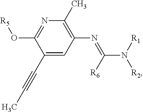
C1(C#CC)=CC(N=C(N([R1])[R2])[R6])=C(C)N=C1O[R5]
